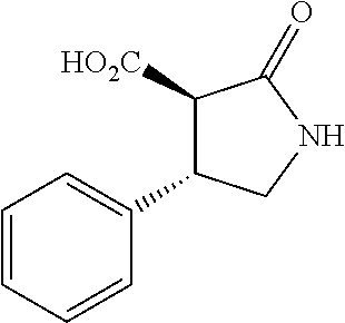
C1=CC=CC(C2C([HO2C])C(=O)NC2)=C1
